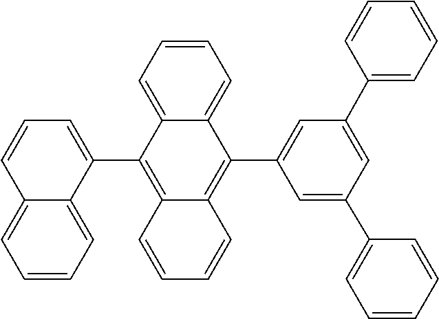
C1=CC=C2C(C3=CC(C4=CC=CC=C4)=CC(C4=CC=CC=C4)=C3)=C3C=CC=CC3=C(C3=CC=CC4=CC=CC=C34)C2=C1
